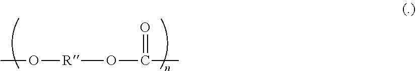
[R](OC(=O)C)OC
